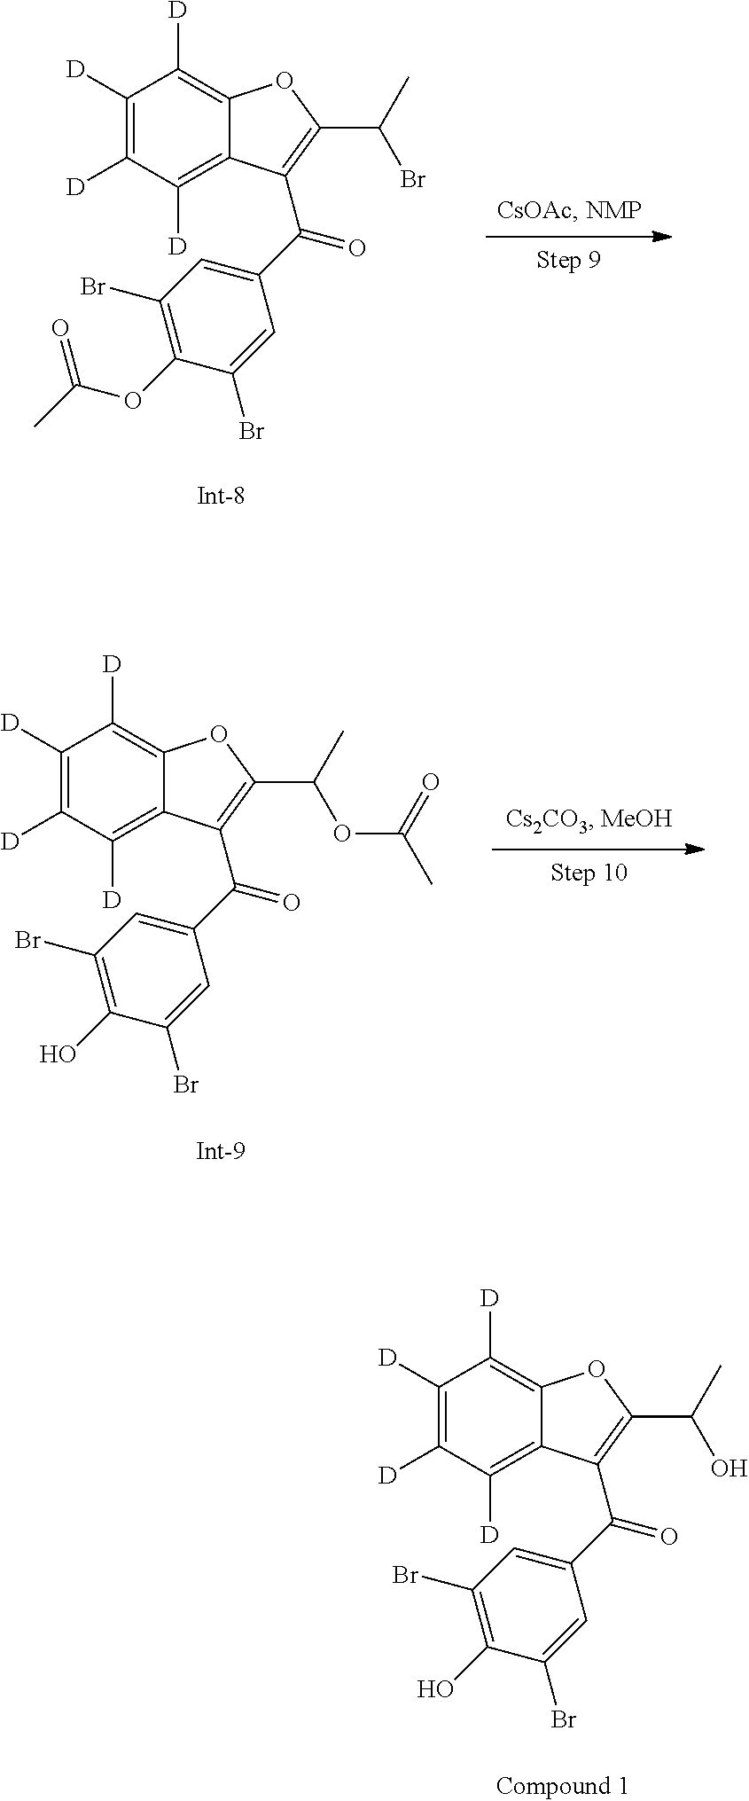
C1([D])=C([D])C([D])=C2C(=C1[D])OC(C(C)Br)=C2C(C1=CC(Br)=C(OC(C)=O)C(Br)=C1)=O.C1([D])=C([D])C([D])=C2C(=C1[D])OC(C(C)OC(C)=O)=C2C(C1=CC(Br)=C(O)C(Br)=C1)=O.C1([D])=C([D])C([D])=C2C(=C1[D])OC(C(C)O)=C2C(C1=CC(Br)=C(O)C(Br)=C1)=O
